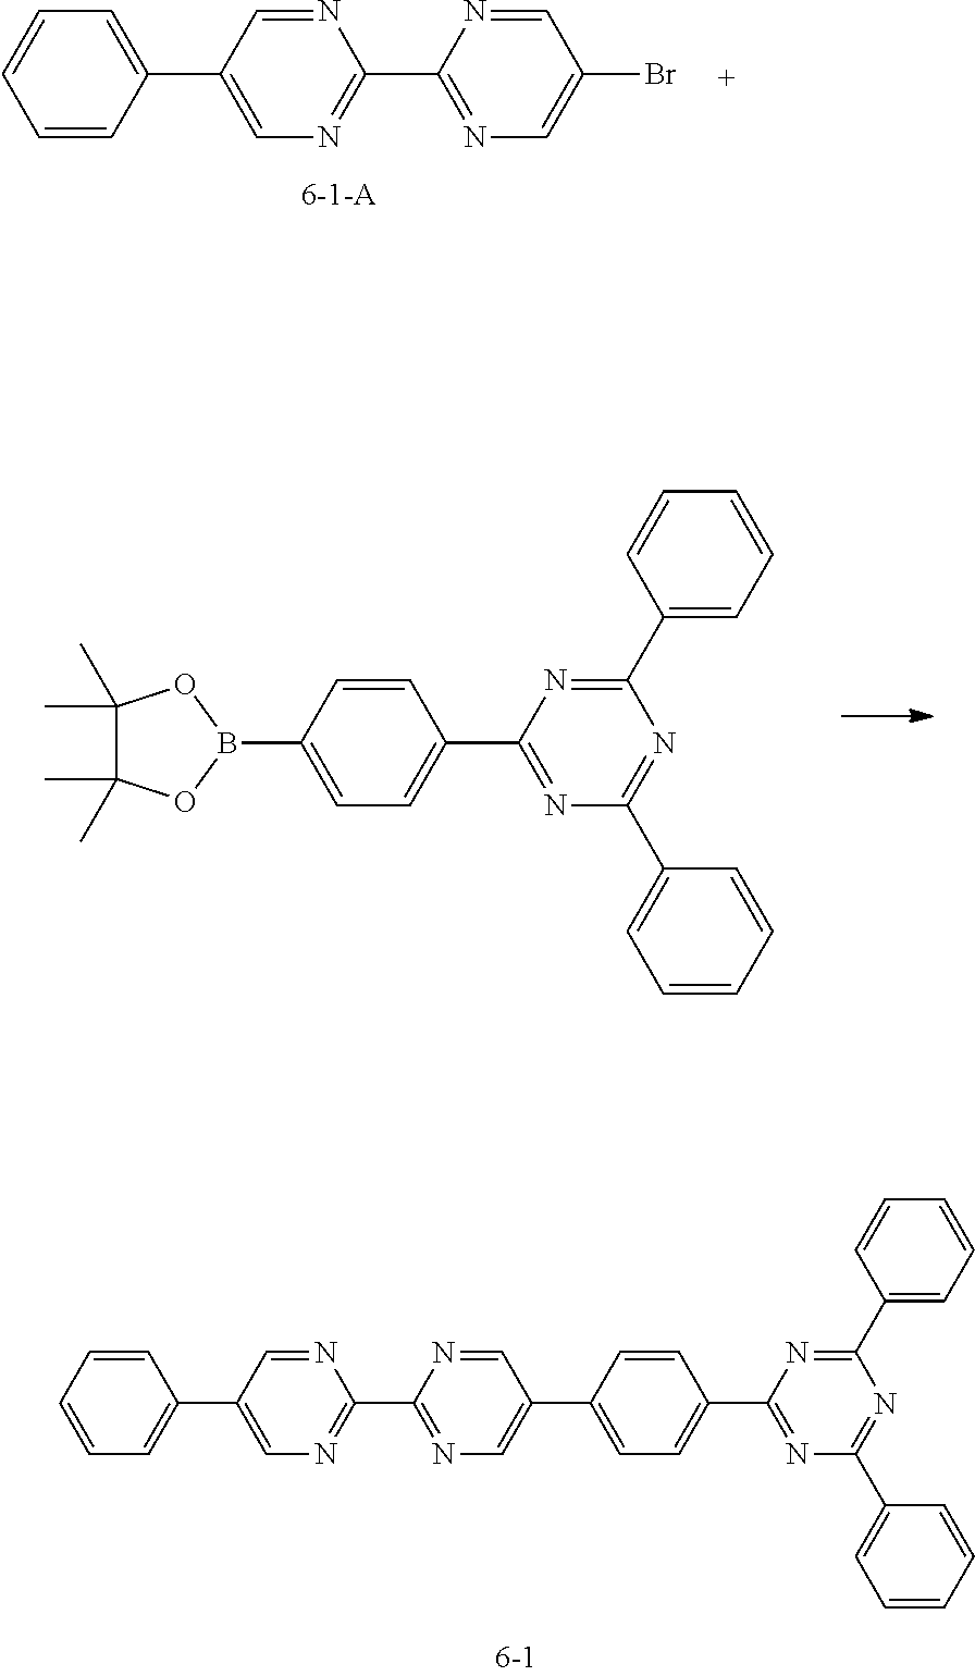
C1=C(B2OC(C)(C)C(C)(C)O2)C=CC(C2=NC(C3=CC=CC=C3)=NC(C3=CC=CC=C3)=N2)=C1.C1=C(C2=CN=C(C3=NC=C(C4=CC=CC=C4)C=N3)N=C2)C=CC(C2=NC(C3=CC=CC=C3)=NC(C3=CC=CC=C3)=N2)=C1.N1=C(C2=NC=C(C3=CC=CC=C3)C=N2)N=CC(Br)=C1
